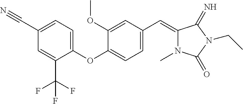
C1(C#N)=CC=C(OC2=CC=C(C=C3N(C)C(=O)N(CC)C3=N)C=C2OC)C(C(F)(F)F)=C1
